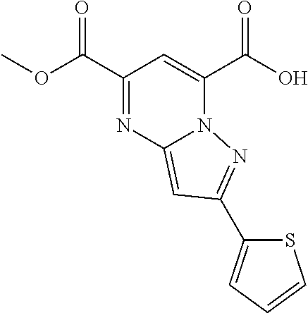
C1(C(OC)=O)=NC2=CC(C3=CC=CS3)=NN2C(C(O)=O)=C1
